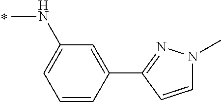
CNC1=CC=CC(C2=NN(C)C=C2)=C1
